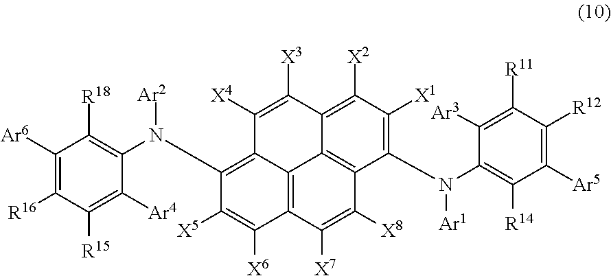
C1([Ar6])=C([R16])C([R15])=C([Ar4])C(N(C2=C3C4=C(C([X6])=C2[X5])C([X7])=C([X8])C2=C4C(=C([X2])C([X1])=C2N(C2=C([R14])C([Ar5])=C([R12])C([R11])=C2[Ar3])[Ar1])C([X3])=C3[X4])[Ar2])=C1[R18]
